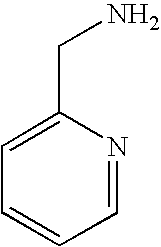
C1=NC(CN)=CC=C1
